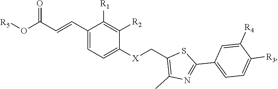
O(C(C=CC1=CC=C([X]CC2=C(C)N=C(C3=CC=C([R3])C([R4])=C3)S2)C([R2])=C1[R1])=O)[R5]
